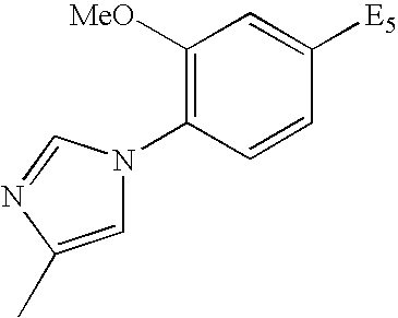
C1([MeO])=C(N2C=C(C)N=C2)C=CC([E5])=C1
